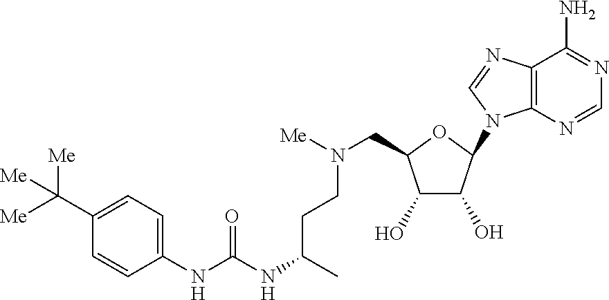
C1(NC(=O)NC(CCN(CC2C(O)C(O)C(N3C4=C(C(N)=NC=N4)N=C3)O2)[Me])C)=CC=C(C([Me])([Me])[Me])C=C1
